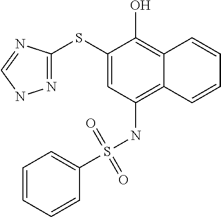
N1=C(SC2=CC(NS(=O)(=O)C3=CC=CC=C3)=C3C(=C2O)C=CC=C3)N=CN1
